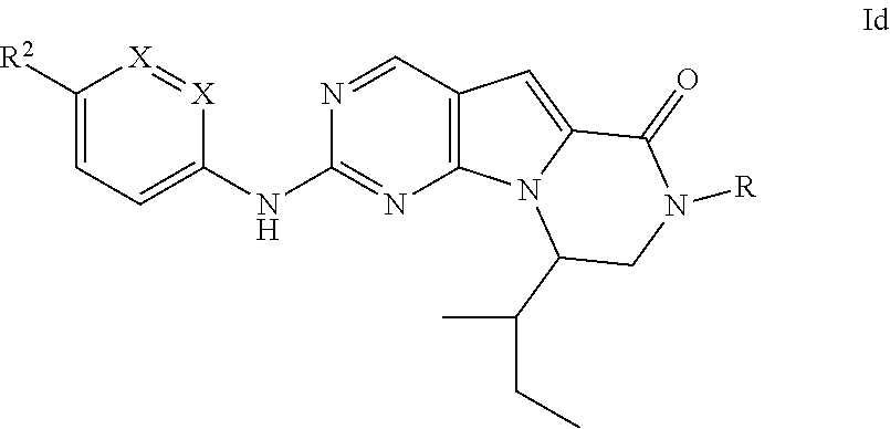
C1([R2])=CC=C(NC2=NC3=C(C=N2)C=C2N3C(C(C)CC)CN([R])C2=O)[X]=[X]1
